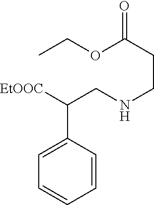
C1=CC=CC(C([EtOOC])CNCCC(=O)OCC)=C1
